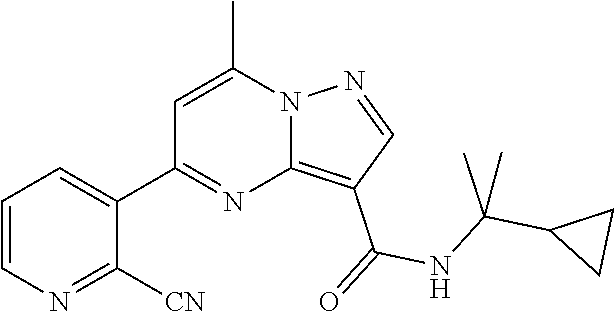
C1=CN=C([CN])C(C2=NC3=C(C(NC(C)(C4CC4)C)=O)C=NN3C(C)=C2)=C1
